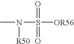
S(=O)(=O)(N(C)[R50])[OR56]
